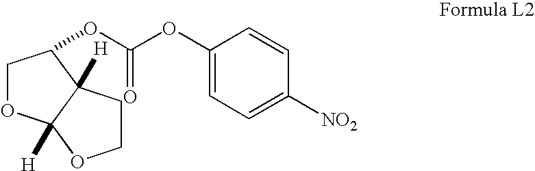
C1OC2([H])C([H])(CCO2)C1OC(OC1=CC=C([NO2])C=C1)=O
